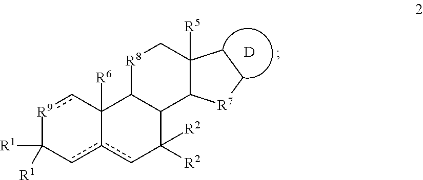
[R9]1cC2([R6])c(cC1([R1])[R1])cC([R2])([R2])C1C2[R8]CC2([R5])C1[R7]CC2.[D]
